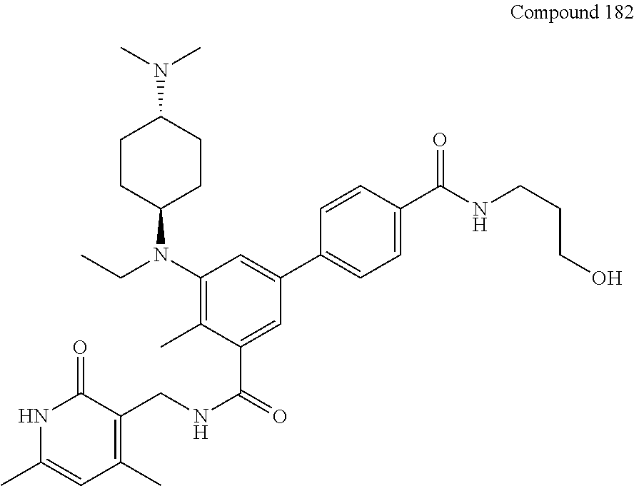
N(C1CCC(N(C2=C(C)C(C(=O)NCC3=C(C)C=C(C)NC3=O)=CC(C3=CC=C(C(NCCCO)=O)C=C3)=C2)CC)CC1)(C)C
